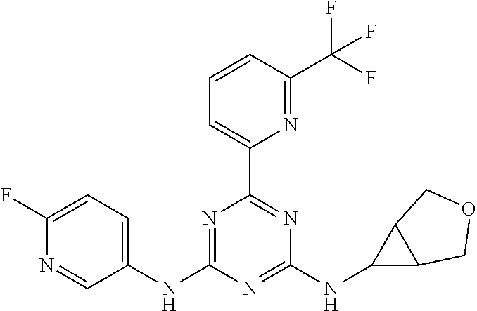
C1(NC2=NC(C3=CC=CC(C(F)(F)F)=N3)=NC(NC3C4C3COC4)=N2)=CC=C(F)N=C1
